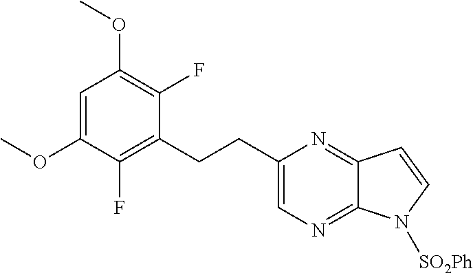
C1=C(OC)C(F)=C(CCC2=CN=C3C(=N2)C=CN3[SO2Ph])C(F)=C1OC
